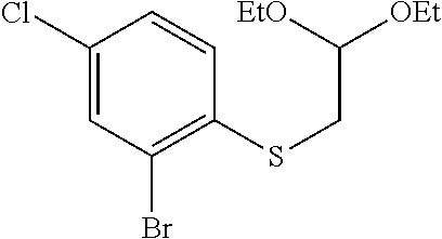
C1(Cl)=CC(Br)=C(SCC([OEt])[EtO])C=C1
